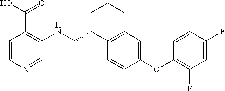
C1=CN=CC(NCC2C3=C(CCC2)C=C(OC2=C(F)C=C(F)C=C2)C=C3)=C1C(O)=O
